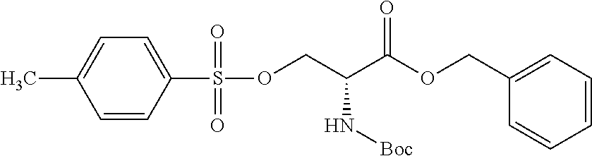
C1=CC(S(OCC(C(OCC2=CC=CC=C2)=O)N[Boc])(=O)=O)=CC=C1C
